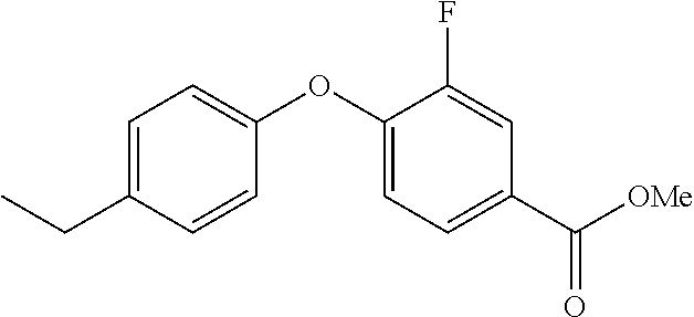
C1=C(CC)C=CC(OC2=CC=C(C([OMe])=O)C=C2F)=C1
